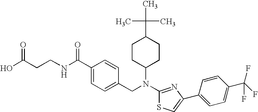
C(C1CCC(N(C2=NC(C3=CC=C(C(F)(F)F)C=C3)=CS2)CC2=CC=C(C(NCCC(O)=O)=O)C=C2)CC1)(C)(C)C
